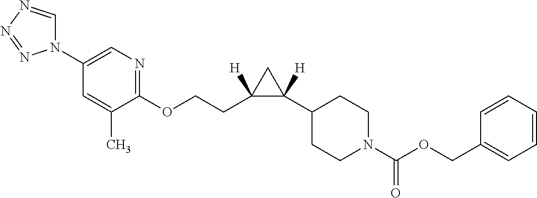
N1(C2=CN=C(OCCC3([H])C([H])(C4CCN(C(OCC5=CC=CC=C5)=O)CC4)C3)C(C)=C2)C=NN=N1
